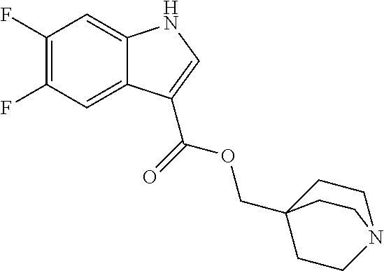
C1(F)=C(F)C=C2C(=C1)NC=C2C(=O)OCC12CCN(CC1)CC2
